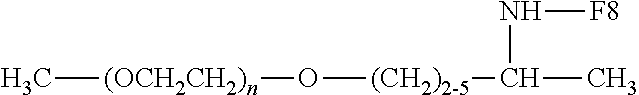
C[(OCH2CH2)n]O[(CH2)2-5]C(N[F8])C
